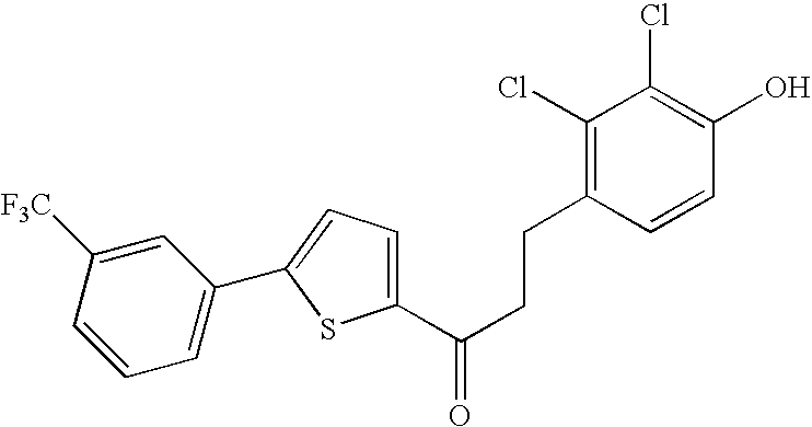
C1(C2=CC=C(C(CCC3=C(Cl)C(Cl)=C(O)C=C3)=O)S2)=CC=CC([F3C])=C1
